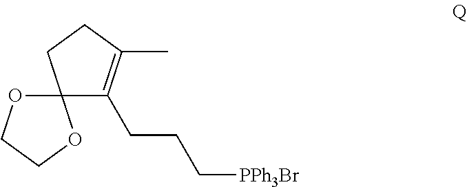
C12(OCCO1)C(CCC[PPh3Br])=C(C)CC2
